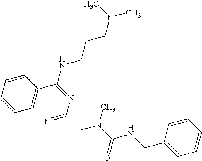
C1=CC2=C(C=C1)C(NCCCN(C)C)=NC(CN(C(=O)NCC1=CC=CC=C1)C)=N2
